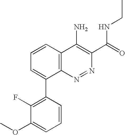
C1=CC2=C(C(C3=C(F)C(OC)=CC=C3)=C1)N=NC(C(=O)NCC)=C2N
